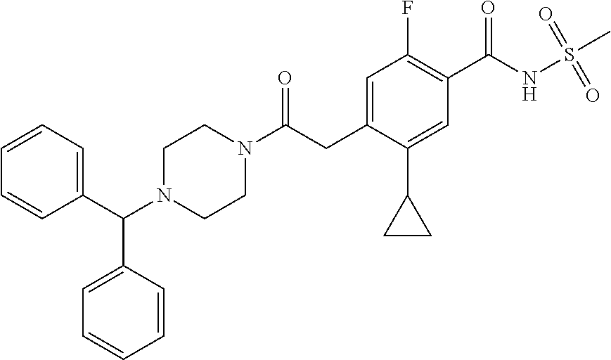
C1=C(CC(N2CCN(C(C3=CC=CC=C3)C3=CC=CC=C3)CC2)=O)C(C2CC2)=CC(C(NS(C)(=O)=O)=O)=C1F
